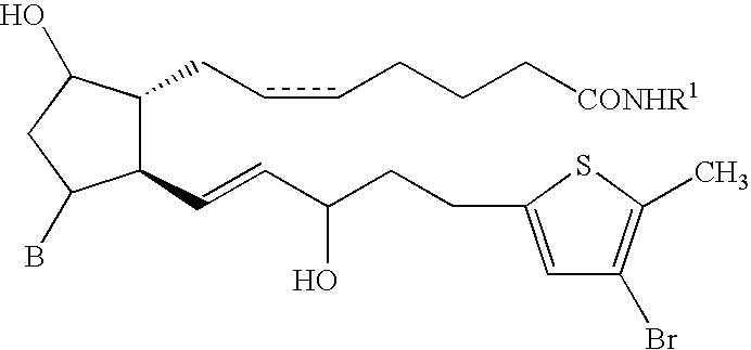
C1(C=CC(O)CCC2=CC(Br)=C(C)S2)C(CccCCC[CONHR1])C(O)CC1B
